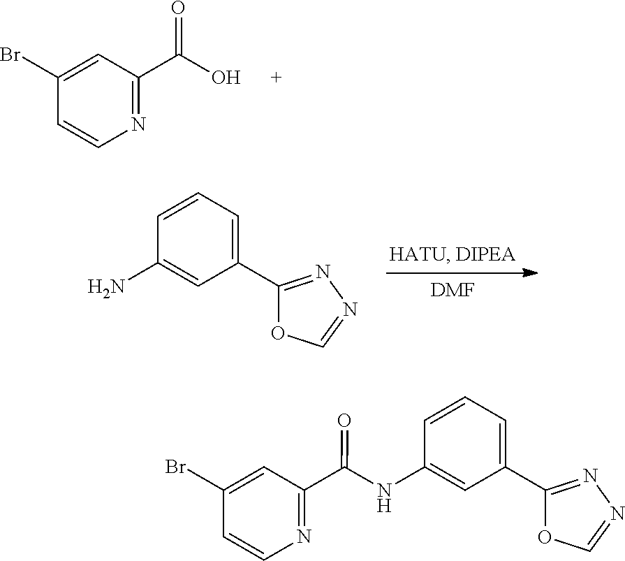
C1=CC=C(C2=NN=CO2)C=C1NC(C1=NC=CC(Br)=C1)=O.C1(Br)=CC(C(O)=O)=NC=C1.C1=CC=C(C2=NN=CO2)C=C1N.[DMF]
